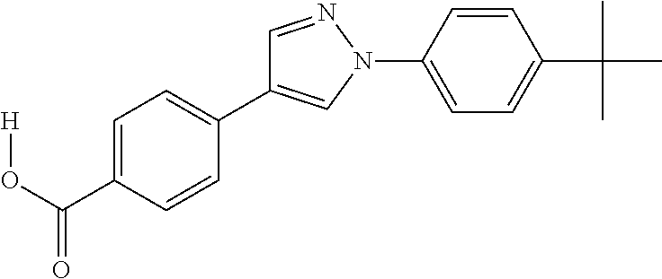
C1=C(C(O[H])=O)C=CC(C2=CN(C3=CC=C(C(C)(C)C)C=C3)N=C2)=C1
